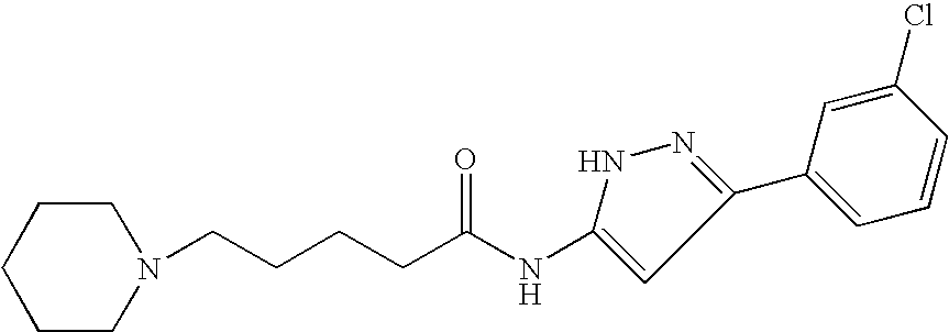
C(CCCC(NC1=CC(C2=CC=CC(Cl)=C2)=NN1)=O)N1CCCCC1
